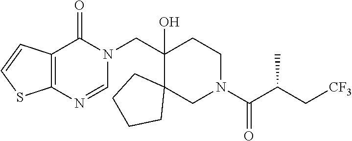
C1(CN2C(=O)C3=C(N=C2)SC=C3)(O)C2(CN(C(C(C[CF3])C)=O)CC1)CCCC2
